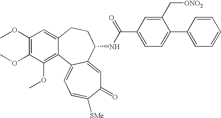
C1(OC)=C(OC)C(OC)=C2C(=C1)CCC(NC(C1=CC=C(C3=CC=CC=C3)C(C[ONO2])=C1)=O)C1=CC(=O)C([SMe])=CC=C21
